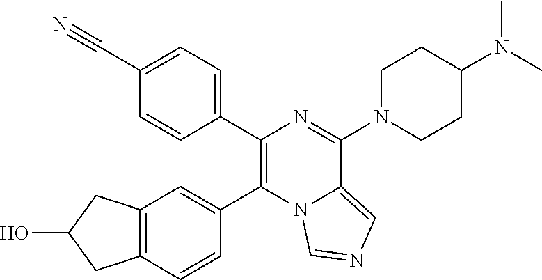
C12=C(C=CC(C3=C(C4=CC=C(C#N)C=C4)N=C(N4CCC(N(C)C)CC4)C4=CN=CN34)=C1)CC(O)C2
